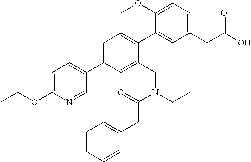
C1=C(C2=CC=C(OCC)N=C2)C=C(CN(CC)C(CC2=CC=CC=C2)=O)C(C2=CC(CC(O)=O)=CC=C2OC)=C1
